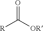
[R]C([OR])=O
